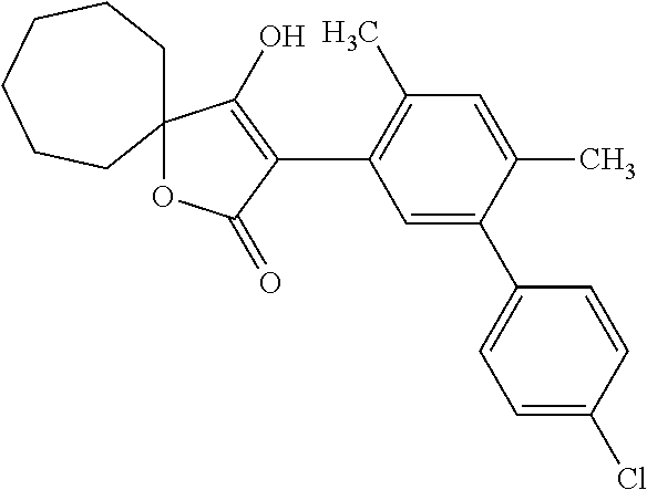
C1=C(C)C(C2=CC=C(Cl)C=C2)=CC(C2=C(O)C3(OC2=O)CCCCCC3)=C1C
